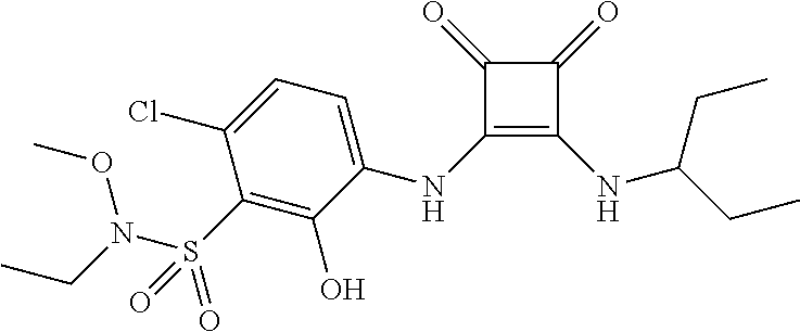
C1(NC2=CC=C(Cl)C(S(N(CC)OC)(=O)=O)=C2O)=C(NC(CC)CC)C(=O)C1=O
